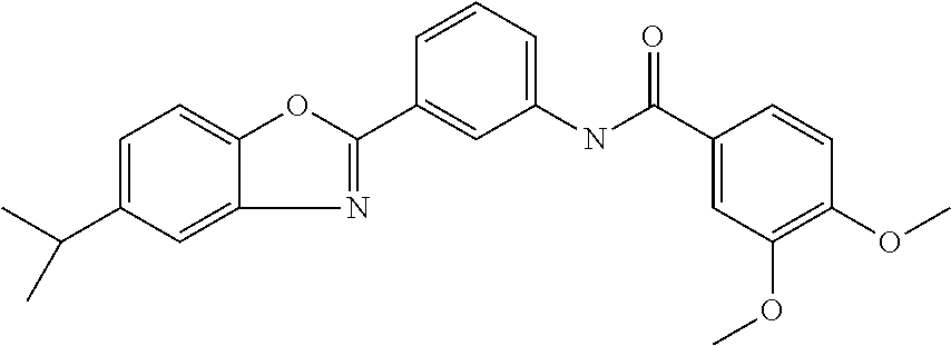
N1=C(C2=CC(NC(C3=CC(OC)=C(OC)C=C3)=O)=CC=C2)OC2=CC=C(C(C)C)C=C12
